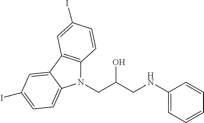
N1(CC(CNC2=CC=CC=C2)O)C2=C(C3=CC(I)=CC=C13)C=C(I)C=C2
